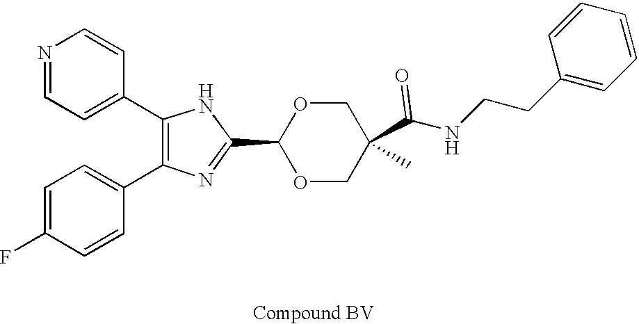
C1(C2=CC=NC=C2)=C(C2=CC=C(F)C=C2)N=C(C2OCC(C(NCCC3=CC=CC=C3)=O)(C)CO2)N1
